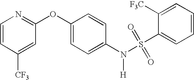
C1=CN=C(OC2=CC=C(N([H])S(C3=CC=CC=C3[F3C])(=O)=O)C=C2)C=C1[CF3]
